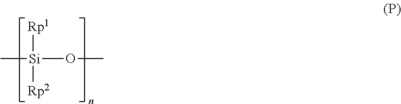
[Si](OC)(C)([Rp1])[Rp2]
